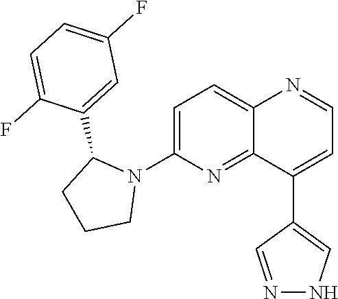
C1=C(N2C(C3=CC(F)=CC=C3F)CCC2)N=C2C(=C1)N=CC=C2C1=CNN=C1
